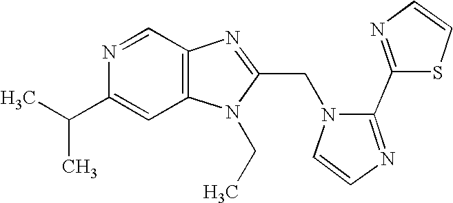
C12=C(N=C(CN3C=CN=C3C3=NC=CS3)N1CC)C=NC(C(C)C)=C2
